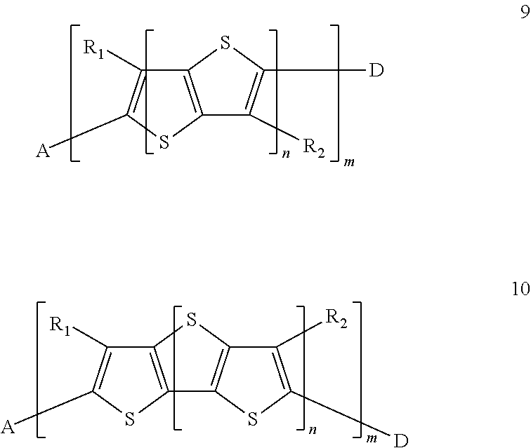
C12=C(SC([A])=C1[R1])C([R2])=C([D])S2.C12=C(SC([A])=C1[R1])C1=C(S2)C([R2])=C([D])S1
